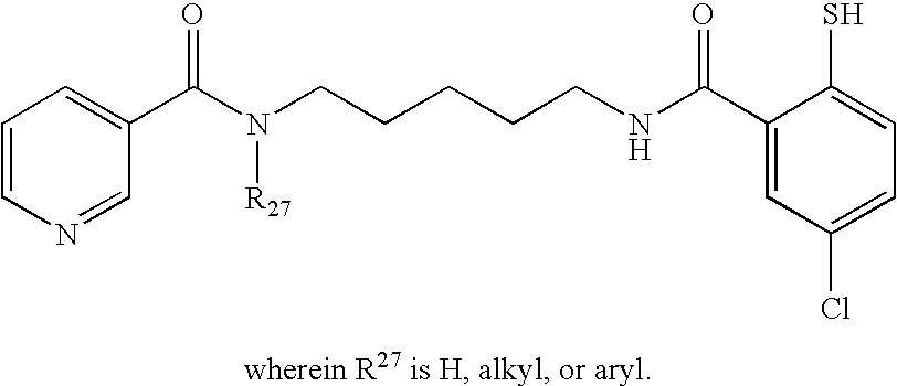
C1=CN=CC(C(N(CCCCCNC(C2=CC(Cl)=CC=C2S)=O)[R27])=O)=C1
